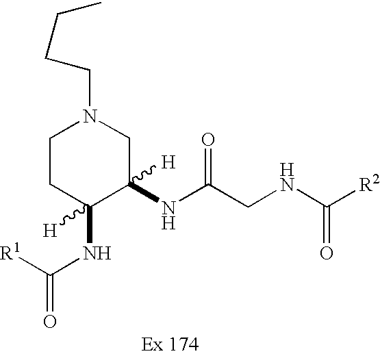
C1CC(NC([R1])=O)([H])C(NC(CNC([R2])=O)=O)([H])CN1CCCC
